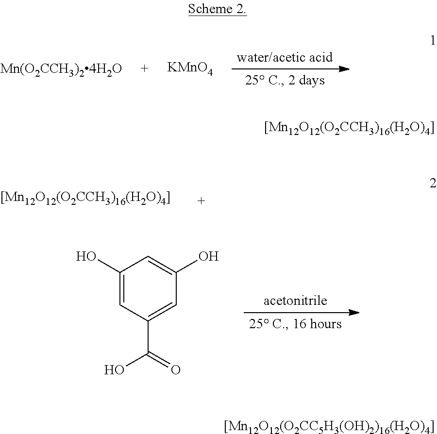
C1(O)=CC(C(=O)O)=CC(O)=C1.[KMnO4].[[Mn12O12(O2CCH3)16(H2O)4]].[[Mn12O12(O2CCH3)16(H2O)4]].[[Mn12O12(O2CC5H3(OH)2)16(H2O)4]]
